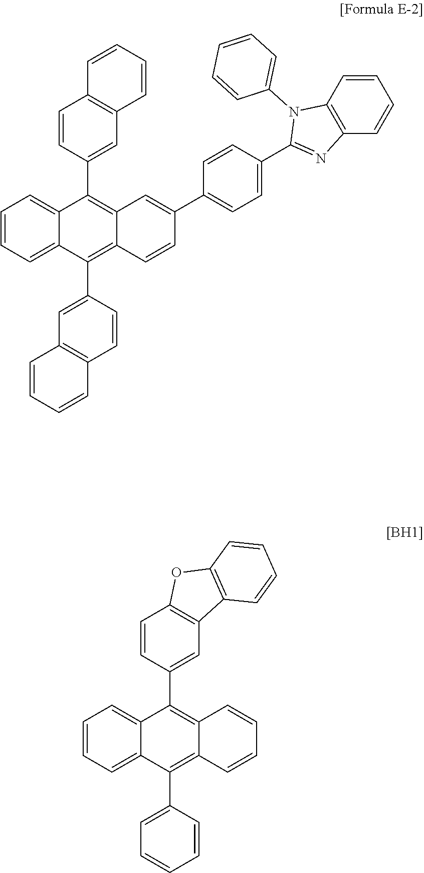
C1=CC=C2C(=C1)C(C1=CC3=C(C=C1)C=CC=C3)=C1C(=C2C2=CC3=C(C=C2)C=CC=C3)C=CC(C2=CC=C(C3=NC4=C(N3C3=CC=CC=C3)C=CC=C4)C=C2)=C1.C1=CC=C2C(=C1)C(C1=CC3=C(C=C1)OC1=C3C=CC=C1)=C1C(=C2C2=CC=CC=C2)C=CC=C1
